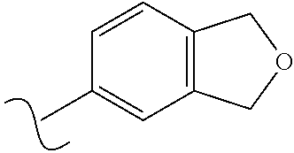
CC1=CC2=C(C=C1)COC2
